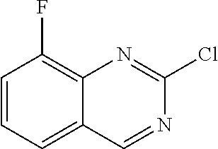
ClC1=NC2=C(F)C=CC=C2C=N1
